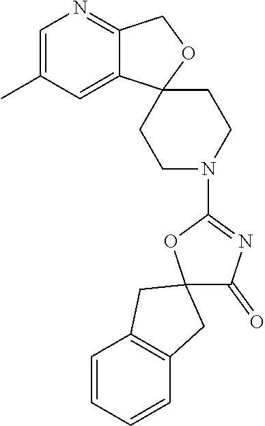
C1=C(C)C=C2C(=N1)COC21CCN(C2=NC(=O)C3(CC4=C(C=CC=C4)C3)O2)CC1
